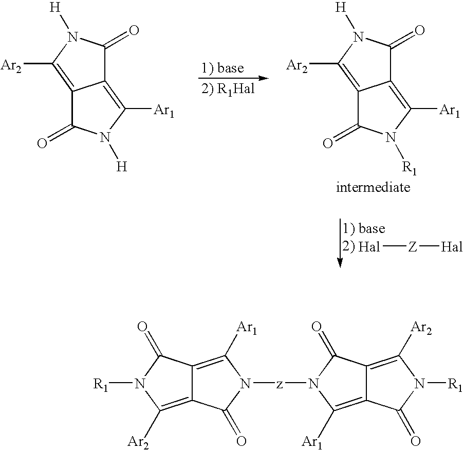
C12=C([Ar2])N([H])C(=O)C1=C([Ar1])N([H])C2=O.C12=C([Ar2])N([H])C(=O)C1=C([Ar1])N([R1])C2=O.[Hal][Z][Hal].C12=C([Ar1])N([z]N3C([Ar1])=C4C(=C([Ar2])N([R1])C4=O)C3=O)C(=O)C1=C([Ar2])N([R1])C2=O
